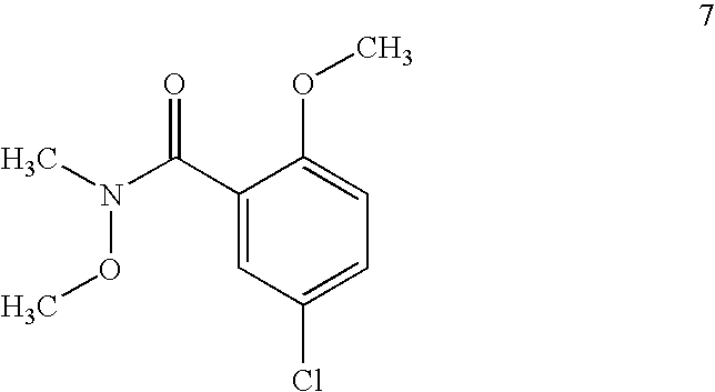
CN(C(C1=CC(Cl)=CC=C1OC)=O)OC
